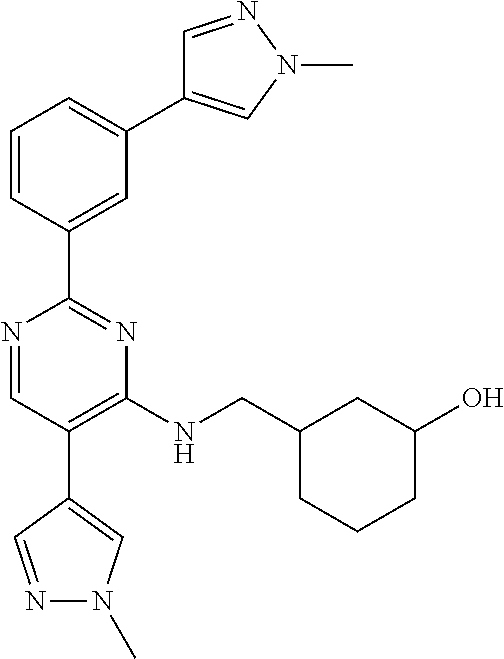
C1=C(C2=NC(NCC3CCCC(O)C3)=C(C3=CN(C)N=C3)C=N2)C=CC=C1C1=CN(C)N=C1
